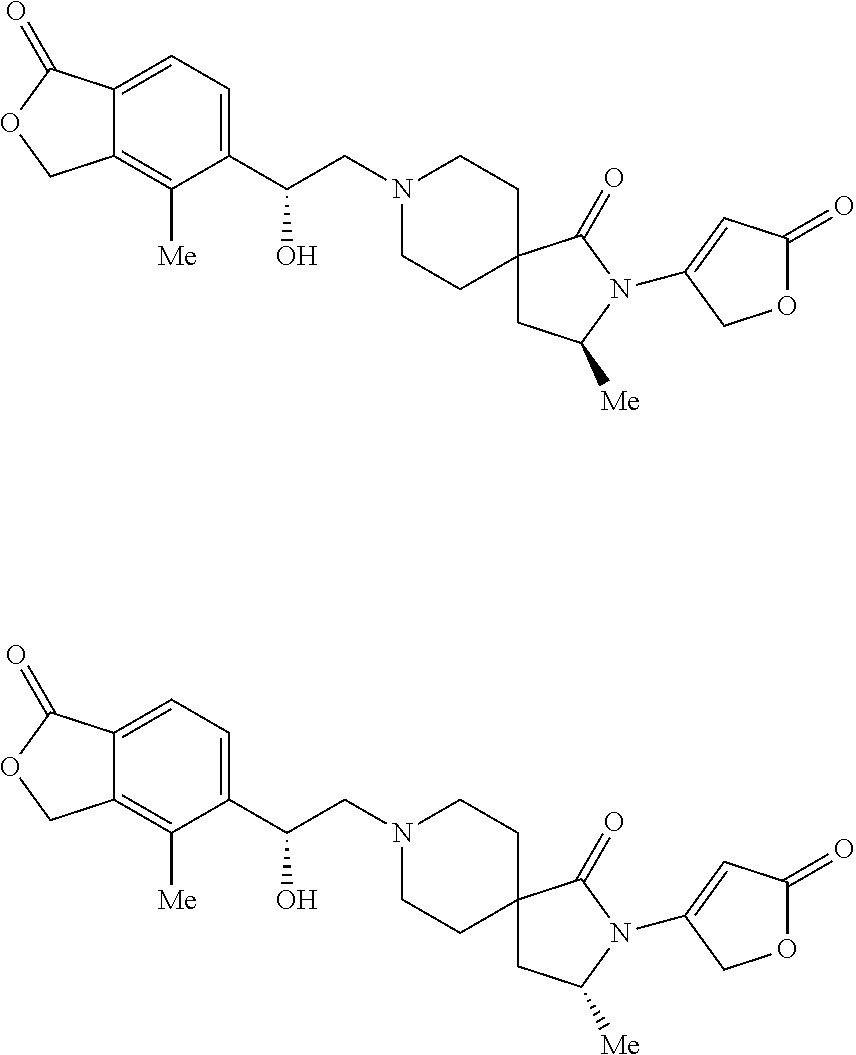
C1(C(CN2CCC3(CC2)CC([Me])N(C2=CC(=O)OC2)C3=O)O)=CC=C2C(=C1[Me])COC2=O.C1(C(CN2CCC3(CC2)CC([Me])N(C2=CC(=O)OC2)C3=O)O)=CC=C2C(=C1[Me])COC2=O
